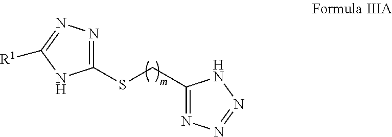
S(CC1=NN=NN1)C1=NN=C([R1])N1
